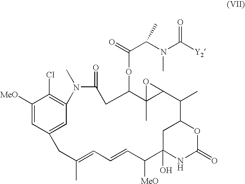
C1([MeO])=CC2=CC(=C1Cl)N(C)C(=O)CC(OC(C(N(C([Y2])=O)C)C)=O)C1(C)C(C(C)C3CC(O)(C([MeO])C=CC=C(C)C2)NC(=O)O3)O1
